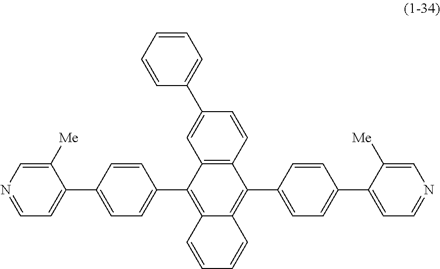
C12=C(C=CC(C3=CC=CC=C3)=C1)C(C1=CC=C(C3=CC=NC=C3[Me])C=C1)=C1C(=C2C2=CC=C(C3=CC=NC=C3[Me])C=C2)C=CC=C1
